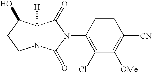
C12([H])N(C(=O)N(C3=C(Cl)C([OMe])=C([CN])C=C3)C1=O)CCC2O
